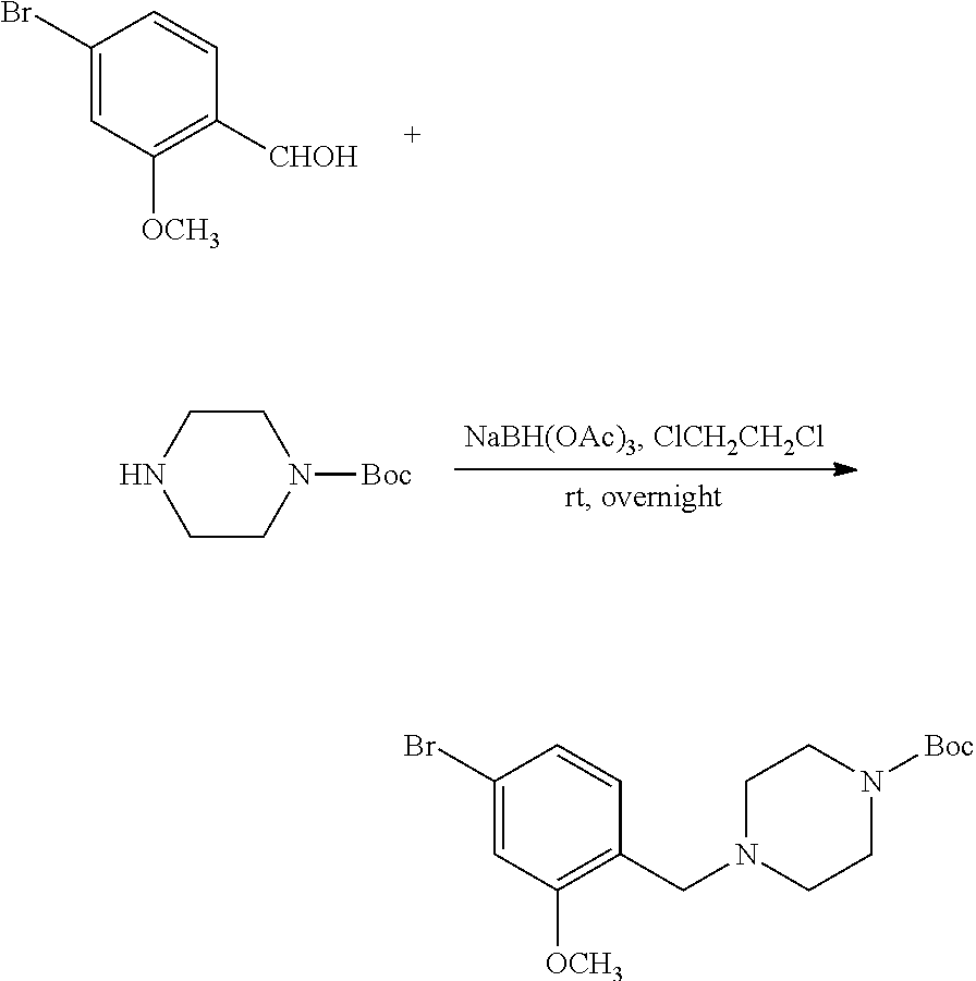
C1(Br)=CC([OCH3])=C(CN2CCN([Boc])CC2)C=C1.C1(Br)=CC([OCH3])=C([CHOH])C=C1.C1CN([Boc])CCN1
